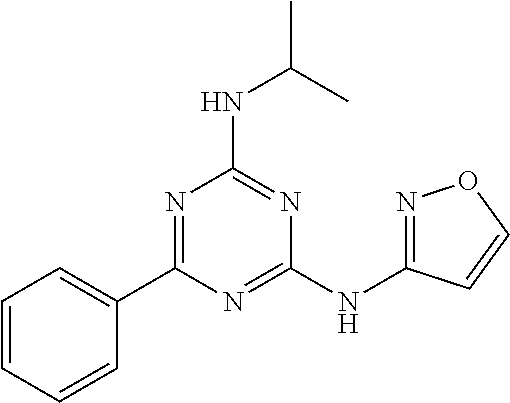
N(C(C)C)C1=NC(NC2=NOC=C2)=NC(C2=CC=CC=C2)=N1
